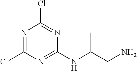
N1=C(Cl)N=C(NC(CN)C)N=C1Cl
